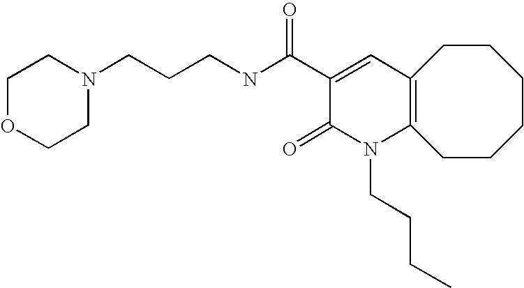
C(NC(C1=CC2=C(N(CCCC)C1=O)CCCCCC2)=O)CCN1CCOCC1
